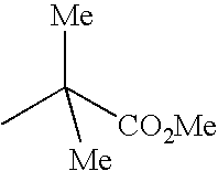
CC([Me])([CO2Me])[Me]
